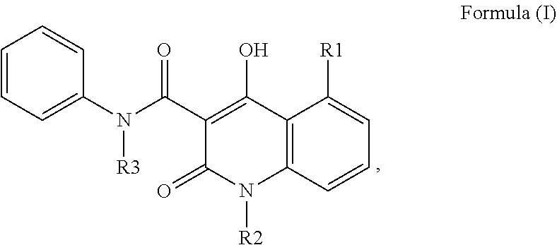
C1=CC=C(N([R3])C(C2=C(O)C3=C(N([R2])C2=O)C=CC=C3[R1])=O)C=C1
